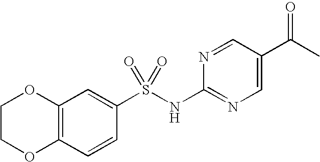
C12=C(C=CC(S(NC3=NC=C(C(C)=O)C=N3)(=O)=O)=C1)OCCO2
